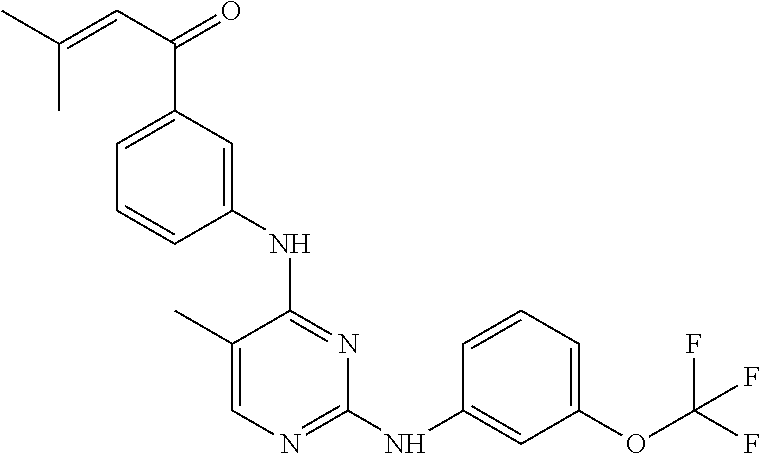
C1(C)=CN=C(NC2=CC(OC(F)(F)F)=CC=C2)N=C1NC1=CC(C(C=C(C)C)=O)=CC=C1
